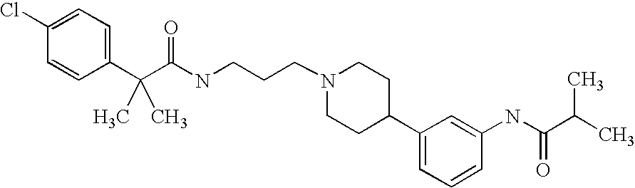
C(C(C1=CC=C(Cl)C=C1)(C)C)(NCCCN1CCC(C2=CC=CC(NC(C(C)C)=O)=C2)CC1)=O
